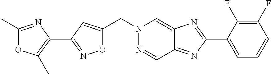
O1C(CN2N=CC3=NC(C4=CC=CC(F)=C4F)=NC3=C2)=CC(C2=C(C)OC(C)=N2)=N1
